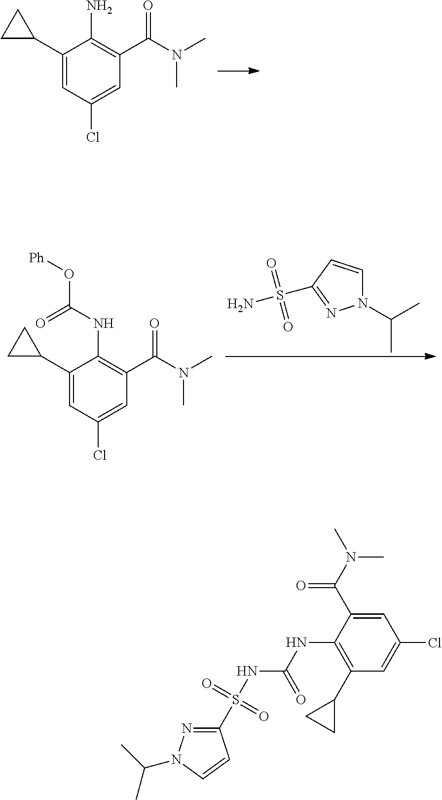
C1(C2CC2)=CC(Cl)=CC(C(N(C)C)=O)=C1N.C1(C2CC2)=CC(Cl)=CC(C(N(C)C)=O)=C1NC(O[Ph])=O.S(=O)(=O)(N)C1=NN(C(C)C)C=C1.C1(S(NC(NC2=C(C3CC3)C=C(Cl)C=C2C(N(C)C)=O)=O)(=O)=O)=NN(C(C)C)C=C1
